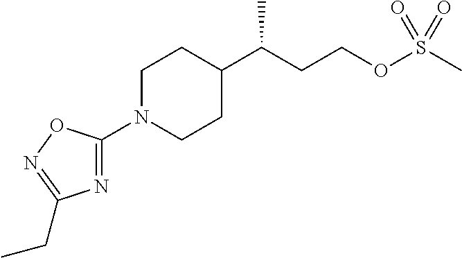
S(C)(OCCC(C1CCN(C2=NC(CC)=NO2)CC1)C)(=O)=O
